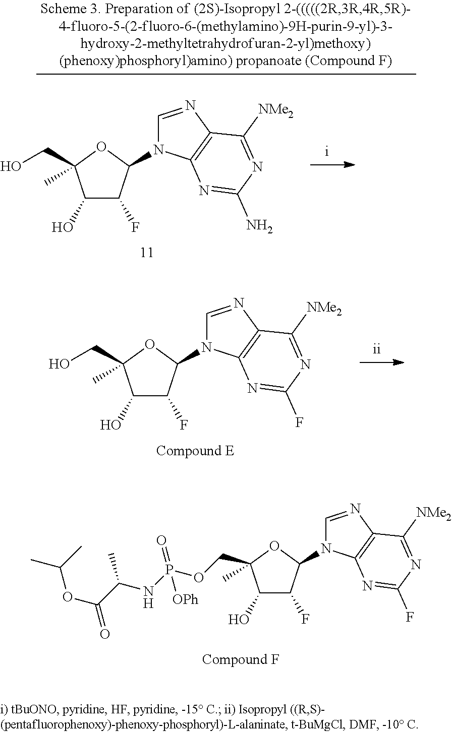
O1C(CO)(C)C(O)C(F)C1N1C=NC2=C1N=C(F)N=C2[NMe2].O1C(C)(COP(NC(C(OC(C)C)=O)C)([OPh])=O)C(O)C(F)C1N1C=NC2=C1N=C(F)N=C2[NMe2].O1C(CO)(C)C(O)C(F)C1N1C=NC2=C1N=C(N)N=C2[NMe2]
